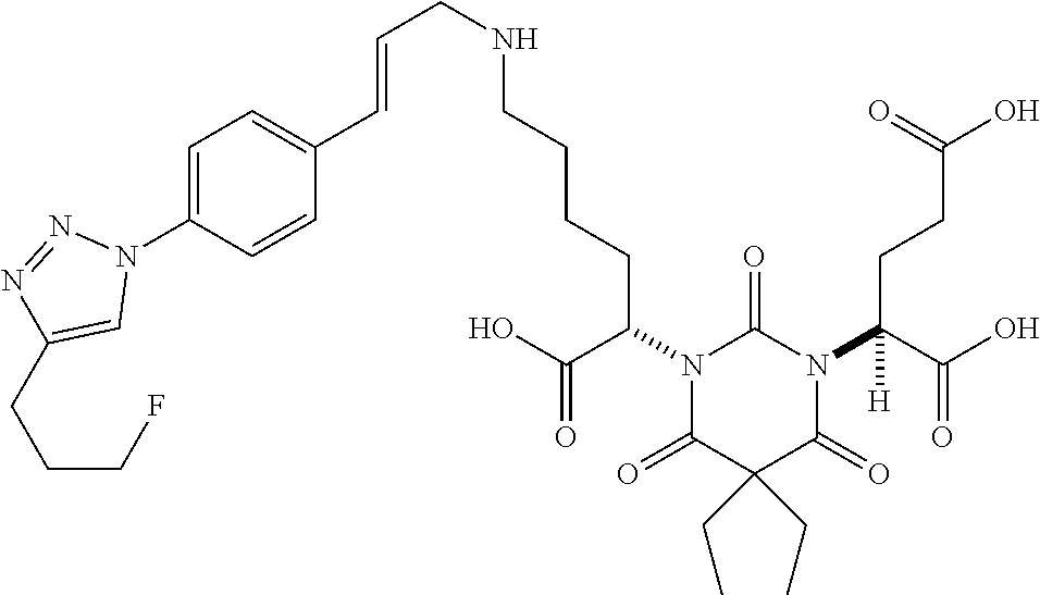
C(=CCNCCCCC(N1C(=O)N(C(C(O)=O)([H])CCC(O)=O)C(=O)C(CC)(CC)C1=O)C(O)=O)C1=CC=C(N2N=NC(CCCF)=C2)C=C1
